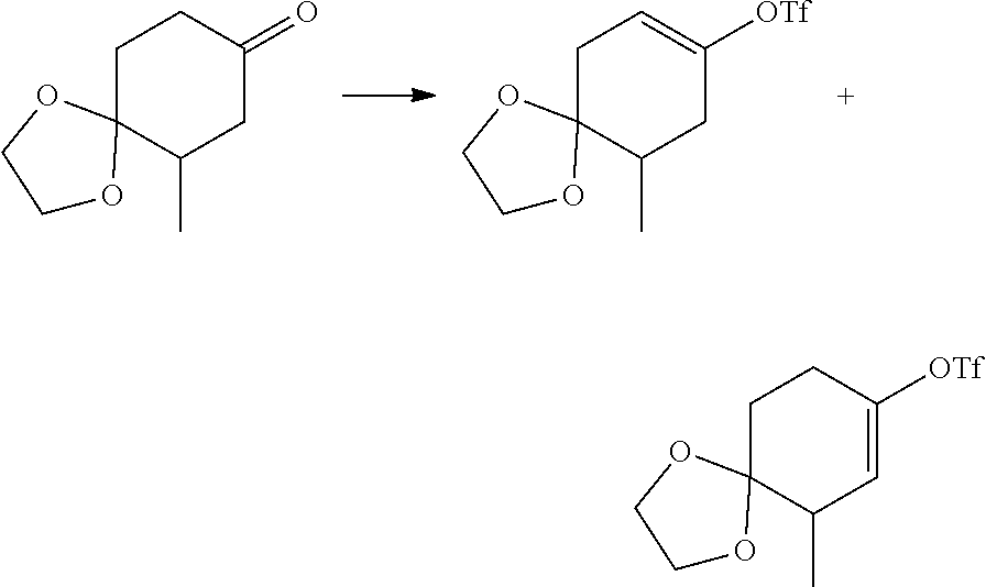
C1CC(=O)CC(C)C12OCCO2.C1C=C([OTf])CC(C)C12OCCO2.C1CC([OTf])=CC(C)C12OCCO2
